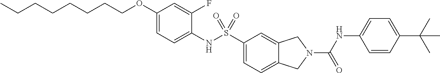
C1(OCCCCCCCC)=CC=C(NS(C2=CC=C3C(=C2)CN(C(NC2=CC=C(C(C)(C)C)C=C2)=O)C3)(=O)=O)C(F)=C1
